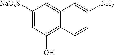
C1([NaO3S])=CC(O)=C2C(=C1)C=C(N)C=C2
